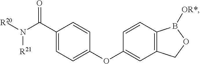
[R20]N(C(C1=CC=C(OC2=CC3=C(C=C2)B([OR*])OC3)C=C1)=O)[R21]
